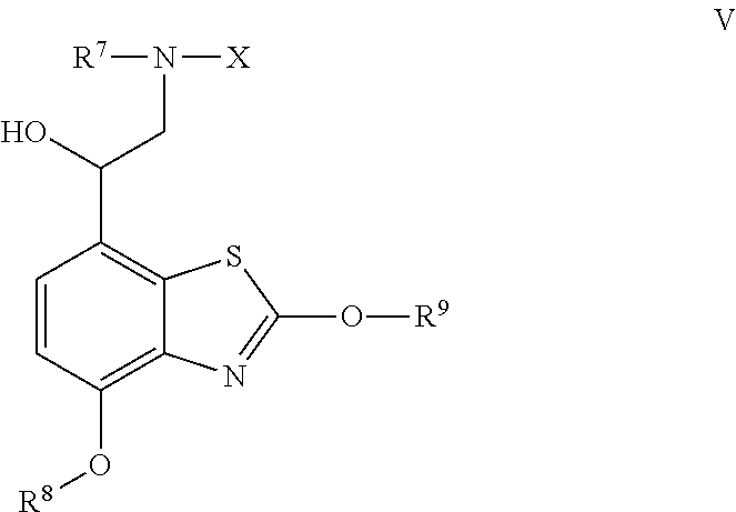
C1=CC(O[R8])=C2C(=C1C(CN([X])[R7])O)SC(O[R9])=N2
